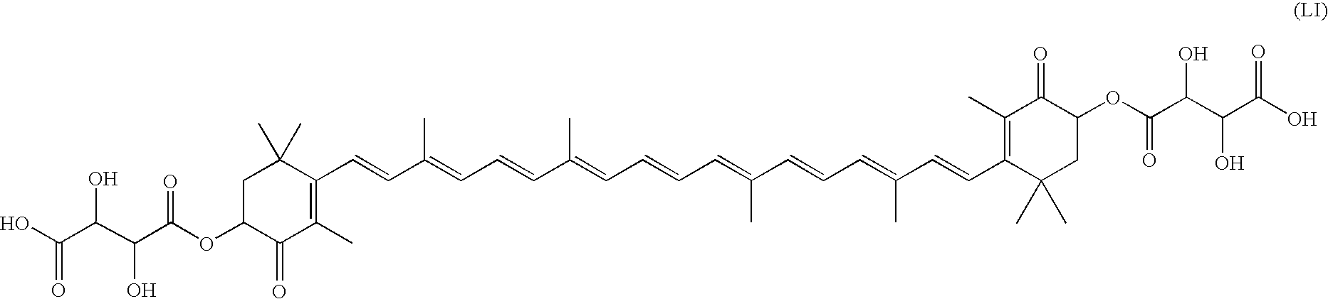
C1C(OC(C(C(C(O)=O)O)O)=O)C(=O)C(C)=C(C=CC(=CC=CC(C)=CC=CC=C(C=CC=C(C=CC2=C(C)C(=O)C(OC(=O)C(C(C(O)=O)O)O)CC2(C)C)C)C)C)C1(C)C
